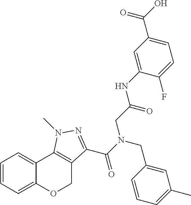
C1=CC=C2C(=C1)C1=C(CO2)C(C(N(CC2=CC(C)=CC=C2)CC(NC2=CC(C(O)=O)=CC=C2F)=O)=O)=NN1C
